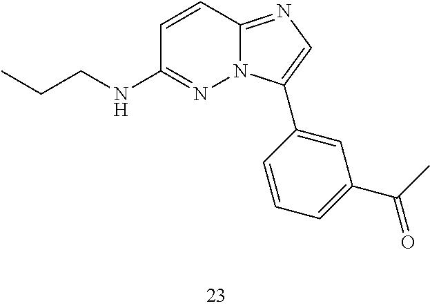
C(C)CNC1=NN2C(=NC=C2C2=CC(C(C)=O)=CC=C2)C=C1
